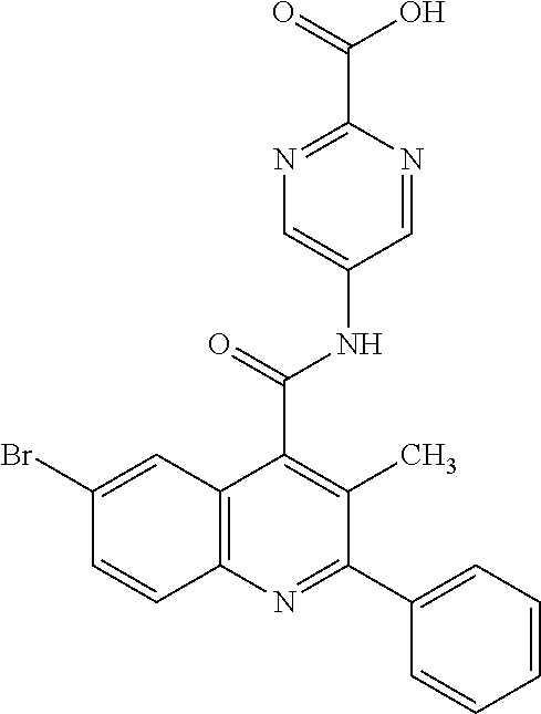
C1=NC(C(=O)O)=NC=C1NC(=O)C1=C(C)C(C2=CC=CC=C2)=NC2=C1C=C(Br)C=C2
